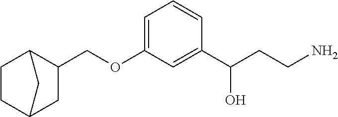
C1=C(OCC2CC3CCC2C3)C=C(C(CCN)O)C=C1
